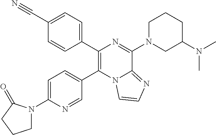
C1(C2=CC=C(C#N)C=C2)=C(C2=CC=C(N3CCCC3=O)N=C2)N2C(=NC=C2)C(N2CC(N(C)C)CCC2)=N1
